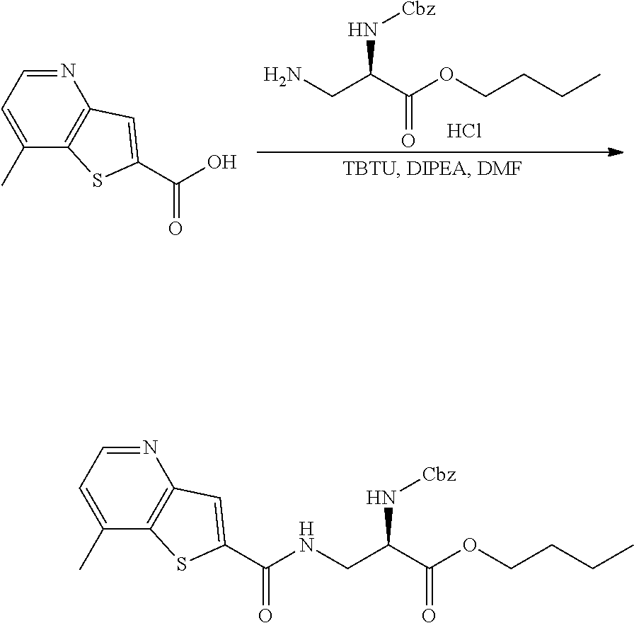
NCC(C(OCCCC)=O)N[Cbz].Cl.N1=CC=C(C)C2=C1C=C(C(O)=O)S2.N1=CC=C(C)C2=C1C=C(C(NCC(C(OCCCC)=O)N[Cbz])=O)S2
